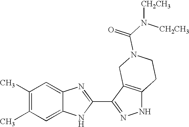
C1(C)=C(C)C=C2C(=C1)N=C(C1=NNC3=C1CN(C(N([CH2CH3])[CH2CH3])=O)CC3)N2
